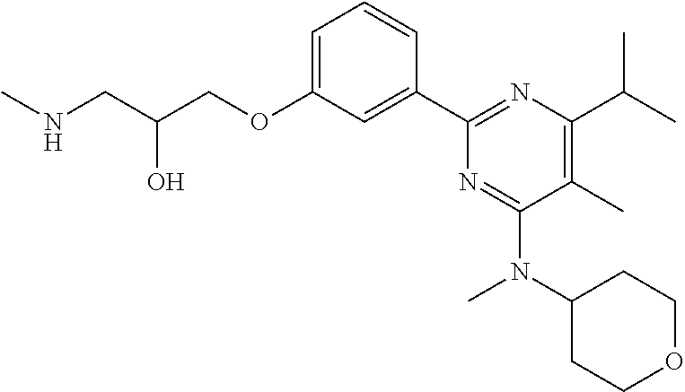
C1=C(OCC(CNC)O)C=C(C2=NC(C(C)C)=C(C)C(N(C3CCOCC3)C)=N2)C=C1
